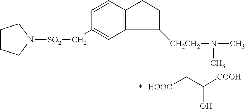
C1CCN([SO2]CC2=CC3=C(C=C2)CC=C3[CH2CH2]N(C)C)C1.[HOOC]CC([COOH])O
